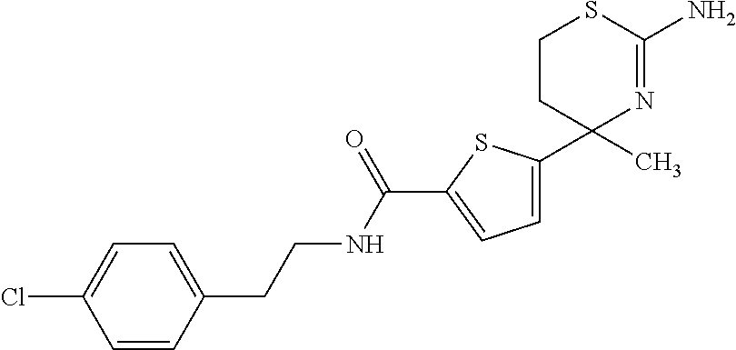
C1CC(C)(C2=CC=C(C(NCCC3=CC=C(Cl)C=C3)=O)S2)N=C(N)S1
